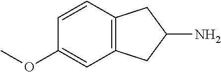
C12=C(C=C(OC)C=C1)CC(N)C2
